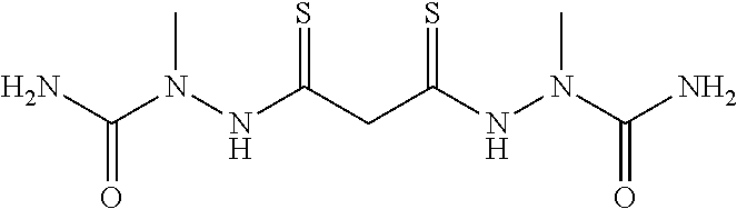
NC(N(NC(CC(NN(C(N)=O)C)=S)=S)C)=O
